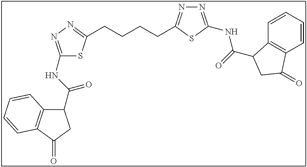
C1(NC(C2C3=C(C(=O)C2)C=CC=C3)=O)=NN=C(CCCCC2=NN=C(NC(=O)C3C4=C(C=CC=C4)C(=O)C3)S2)S1
